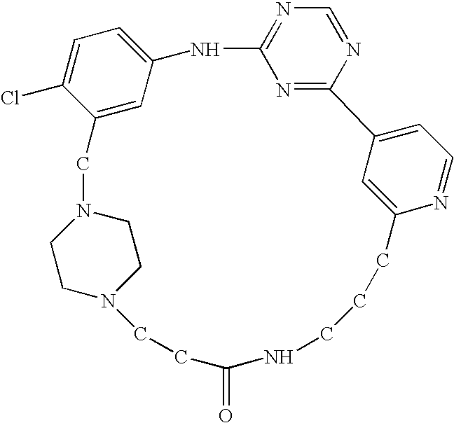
C1=C2C=C(C(Cl)=C1)CN1CCN(CC1)CCC(=O)NCCCC1=CC(=CC=N1)C1=NC(=NC=N1)N2
